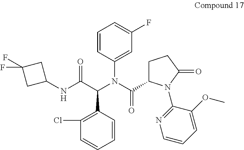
C1(Cl)=C(C(C(NC2CC(F)(F)C2)=O)N(C(C2CCC(=O)N2C2=NC=CC=C2OC)=O)C2=CC(F)=CC=C2)C=CC=C1
